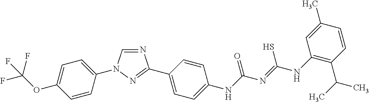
N1=CN(C2=CC=C(OC(F)(F)F)C=C2)N=C1C1=CC=C(NC(N=C(NC2=C(C(C)C)C=CC(C)=C2)S)=O)C=C1
